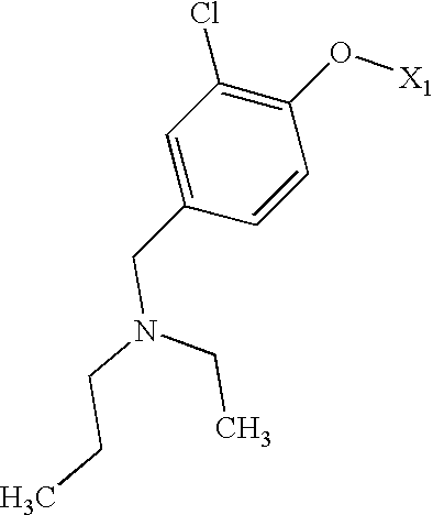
C1=C(CN(CCC)CC)C=CC(O[X1])=C1Cl
